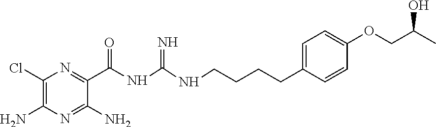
C1(Cl)=C(N)N=C(N)C(C(=O)NC(=N)NCCCCC2=CC=C(OCC(C)O)C=C2)=N1
